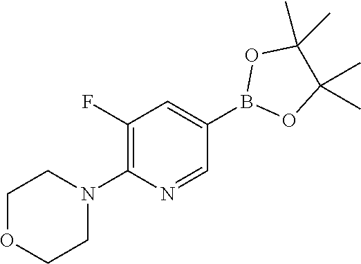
C1(F)=C(N2CCOCC2)N=CC(B2OC(C)(C)C(C)(C)O2)=C1
